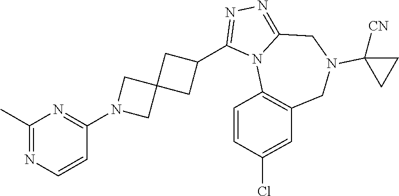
C1(C)=NC=CC(N2CC3(C2)CC(C2=NN=C4N2C2=C(CN(C5([CN])CC5)C4)C=C(Cl)C=C2)C3)=N1
